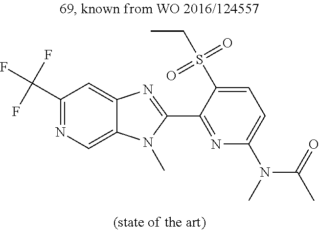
C1(C(F)(F)F)=NC=C2C(=C1)N=C(C1=NC(N(C(C)=O)C)=CC=C1S(CC)(=O)=O)N2C
